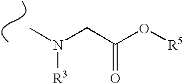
CN(CC(O[R5])=O)[R3]
